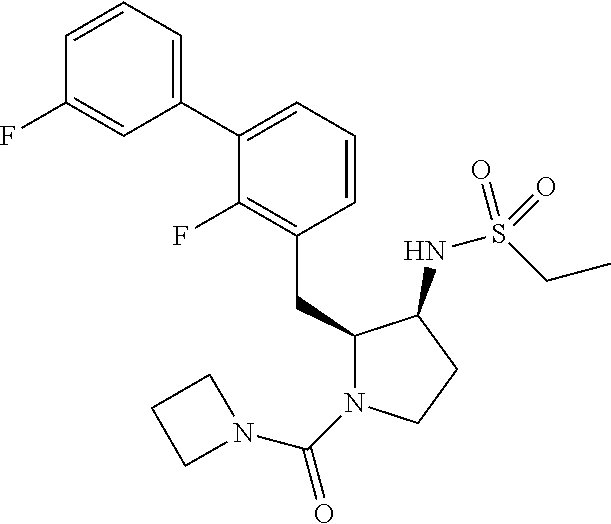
C1(CC2N(C(=O)N3CCC3)CCC2NS(CC)(=O)=O)=C(F)C(C2=CC=CC(F)=C2)=CC=C1
